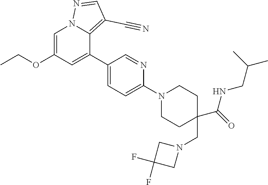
C1=C(OCC)C=C(C2=CC=C(N3CCC(CN4CC(F)(F)C4)(C(=O)NCC(C)C)CC3)N=C2)C2=C(C#N)C=NN12
